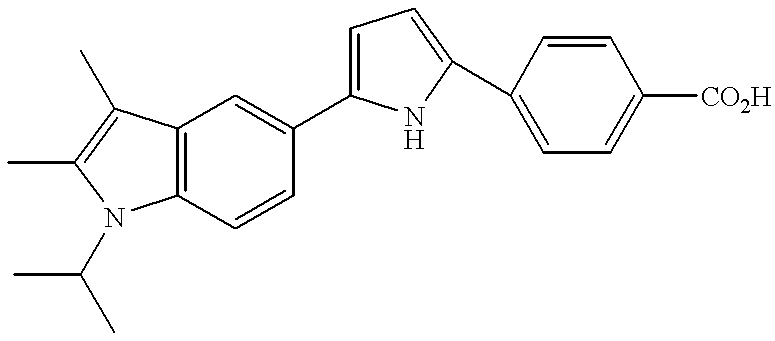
C12=C(C=C(C3=CC=C(C4=CC=C([CO2H])C=C4)N3)C=C1)C(C)=C(C)N2C(C)C
